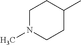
C1N(C)CCC(C)C1
